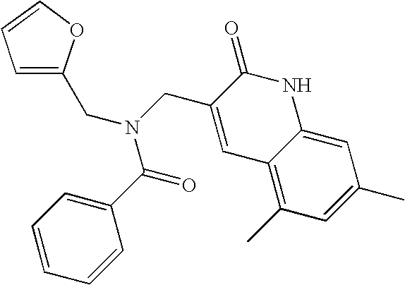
C1=C(CN(C(=O)C2=CC=CC=C2)CC2=CC3=C(C)C=C(C)C=C3NC2=O)OC=C1
